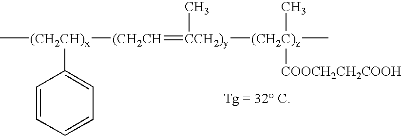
C[(CH2CH)x]([(CH2CH]=[CCH2)y](C)[(CH2C)z](C)(C)[COOCH2CH2COOH])C1=CC=CC=C1
